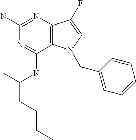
C1(N)=NC2=C(C(NC(CCCC)C)=N1)N(CC1=CC=CC=C1)C=C2F
